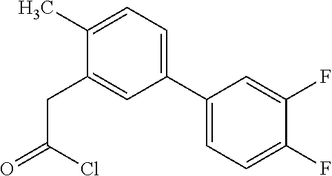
C1(CC(=O)Cl)=CC(C2=CC=C(F)C(F)=C2)=CC=C1C
